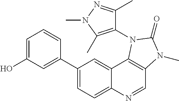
C1=C(O)C=C(C2=CC=C3C(=C2)C2=C(C=N3)N(C)C(=O)N2C2=C(C)N(C)N=C2C)C=C1
